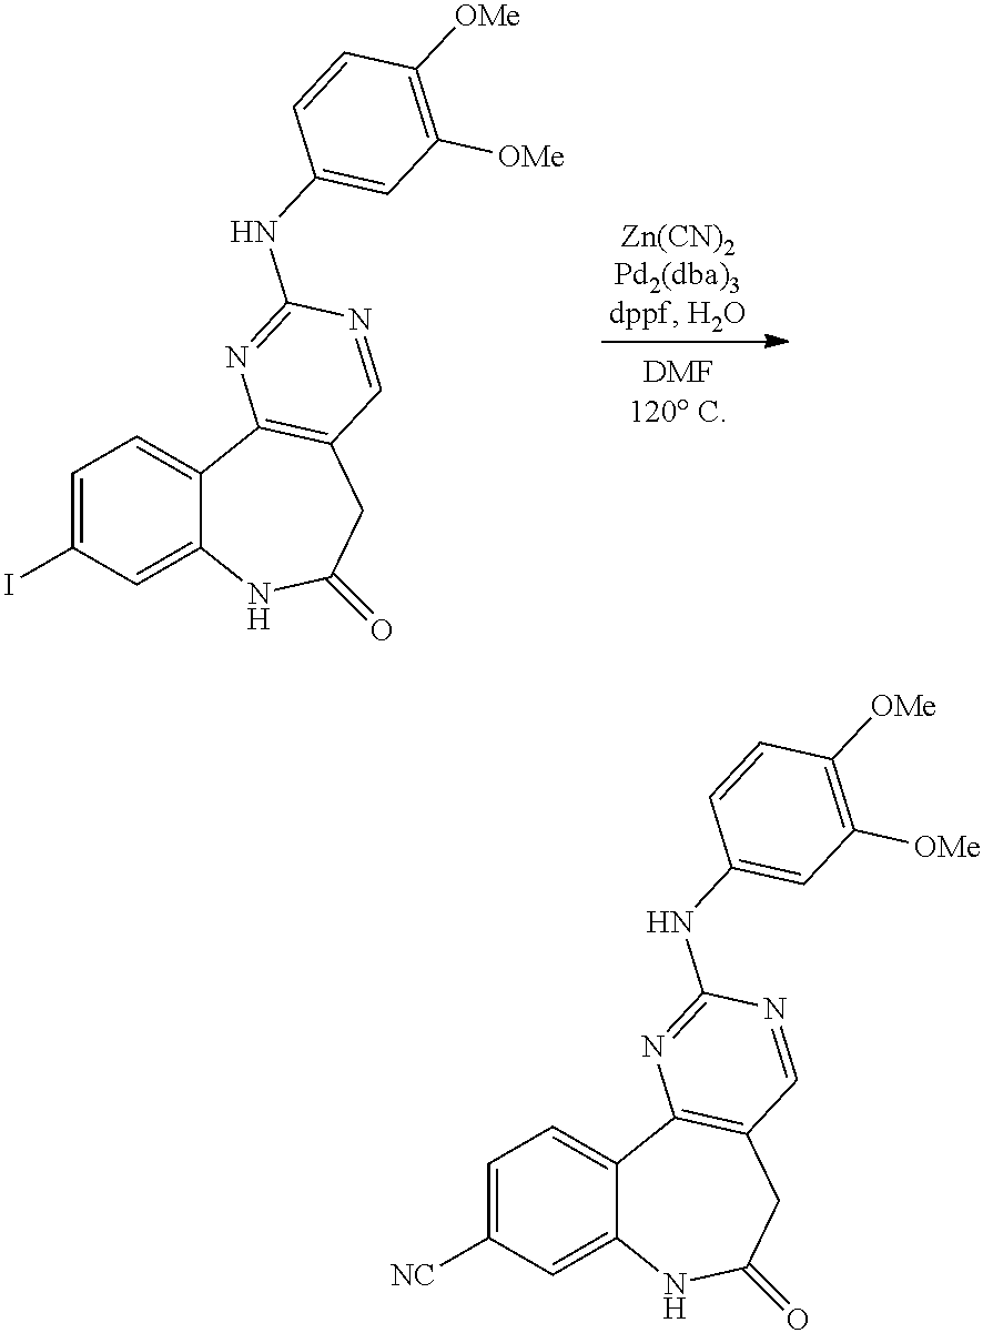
C1=C(I)C=C2C(=C1)C1=C(CC(=O)N2)C=NC(NC2=CC([OMe])=C([OMe])C=C2)=N1.C1=C([NC])C=C2C(=C1)C1=C(CC(=O)N2)C=NC(NC2=CC([OMe])=C([OMe])C=C2)=N1
